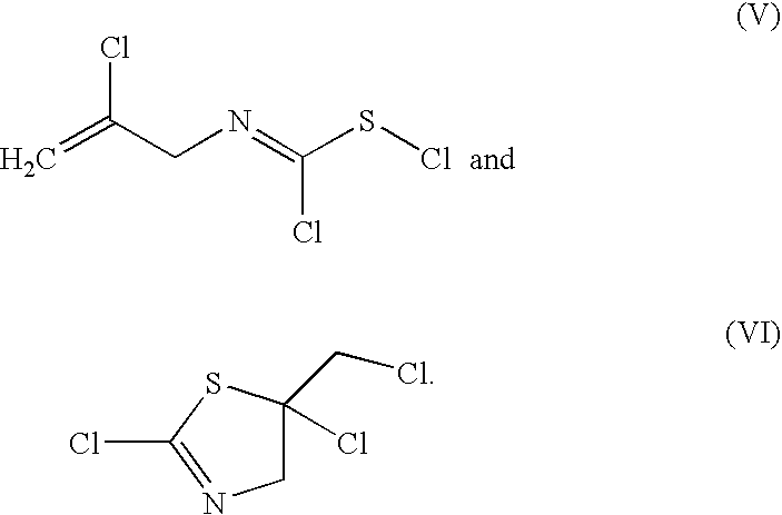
C=C(CN=C(SCl)Cl)Cl.ClC1=NCC(Cl)(CCl)S1
